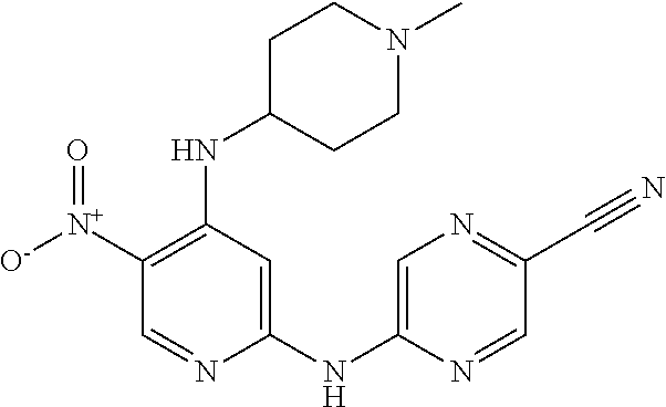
C1([N+]([O-])=O)=C(NC2CCN(C)CC2)C=C(NC2=CN=C(C#N)C=N2)N=C1
